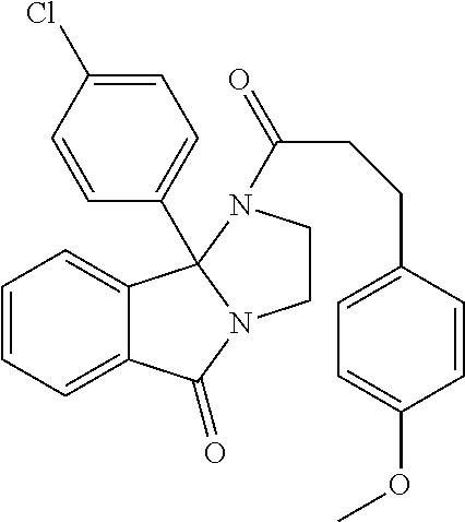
C12=CC=CC=C1C1(C3=CC=C(Cl)C=C3)N(C2=O)CCN1C(CCC1=CC=C(OC)C=C1)=O
